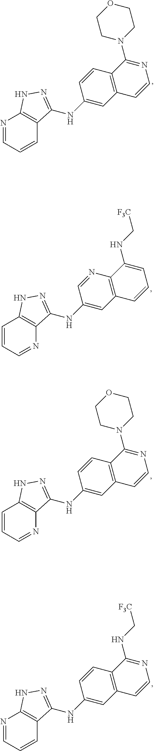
C1=CC=NC2=C1NN=C2NC1=CC2=C(N=C1)C(NC[F3C])=CC=C2.N1=CC=CC2=C1NN=C2NC1=CC2=C(C=C1)C(NC[F3C])=NC=C2.N1=CC=CC2=C1NN=C2NC1=CC2=C(C=C1)C(N1CCOCC1)=NC=C2.C1=CC=NC2=C1NN=C2NC1=CC2=C(C=C1)C(N1CCOCC1)=NC=C2
